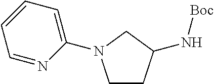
C1(N2CCC(N[Boc])C2)=CC=CC=N1
